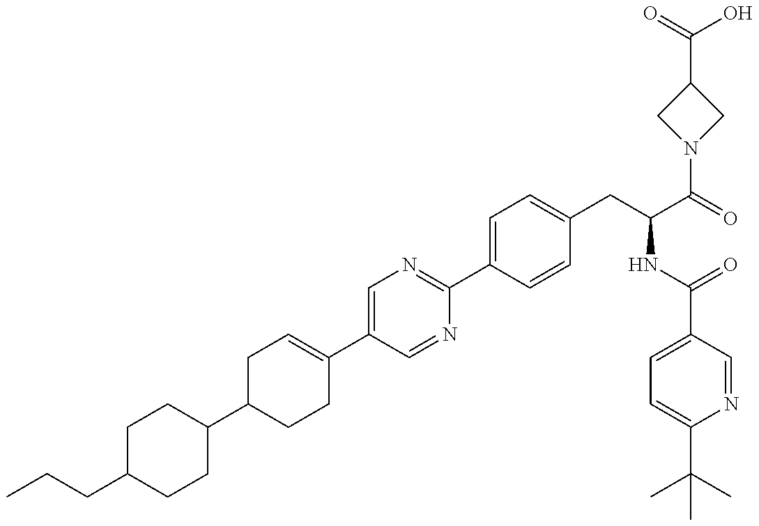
C1(C2CCC(C3=CN=C(C4=CC=C(CC(NC(=O)C5=CC=C(C(C)(C)C)N=C5)C(N5CC(C(O)=O)C5)=O)C=C4)N=C3)=CC2)CCC(CCC)CC1
